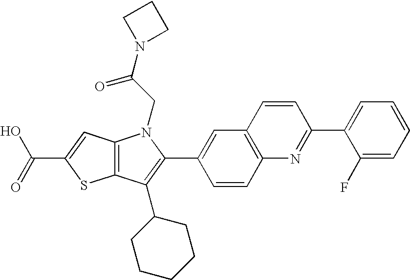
C(C1=CC2=C(S1)C(C1CCCCC1)=C(C1=CC3=C(C=C1)N=C(C1=CC=CC=C1F)C=C3)N2CC(N1CCC1)=O)(=O)O
